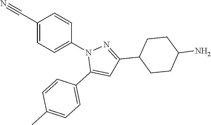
C1(C#N)=CC=C(N2C(C3=CC=C(C)C=C3)=CC(C3CCC(N)CC3)=N2)C=C1
